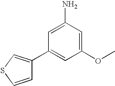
C1=C(N)C=C(OC)C=C1C1=CSC=C1
